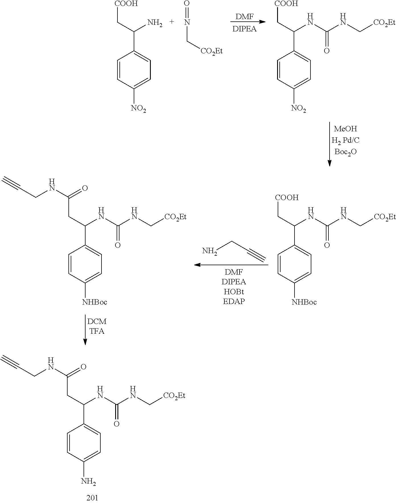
[DMF].C1=CC([NO2])=CC=C1C(C[COOH])N.O=NC[CO2Et].C1=CC([NO2])=CC=C1C(C[COOH])NC(NC[CO2Et])=O.C1=CC([NHBoc])=CC=C1C(C[COOH])NC(NC[CO2Et])=O.NCC#C.C1=CC([NHBoc])=CC=C1C(CC(NCC#C)=O)NC(NC[CO2Et])=O.C1=CC(N)=CC=C1C(CC(NCC#C)=O)NC(NC[CO2Et])=O
